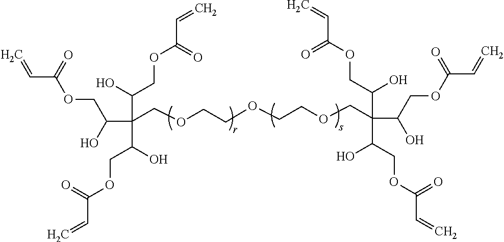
C(COCCOCCOCC(C(COC(C=C)=O)O)(C(COC(C=C)=O)O)C(COC(C=C)=O)O)(C(O)COC(C=C)=O)(C(O)COC(C=C)=O)C(O)COC(C=C)=O
